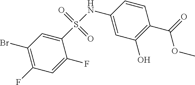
C1(NS(=O)(=O)C2=CC(Br)=C(F)C=C2F)=CC(O)=C(C(=O)OC)C=C1
